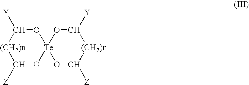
[(CH2)n]1C([Z])O[Te]2(OC1[Y])OC([Y])[(CH2)n]C([Z])O2
